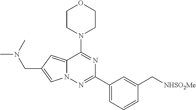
N12C(=CC(CN(C)C)=C1)C(N1CCOCC1)=NC(C1=CC=CC(C[NHSO2Me])=C1)=N2
